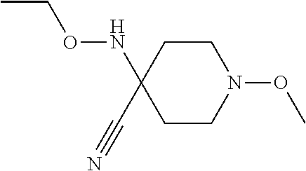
C1CC(NOCC)(C#N)CCN1OC
